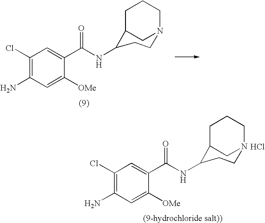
C1([OMe])=CC(N)=C(Cl)C=C1C(NC1CCN2CC1CCC2)=O.C1([OMe])=CC(N)=C(Cl)C=C1C(NC1CCN2CC1CCC2)=O.Cl
